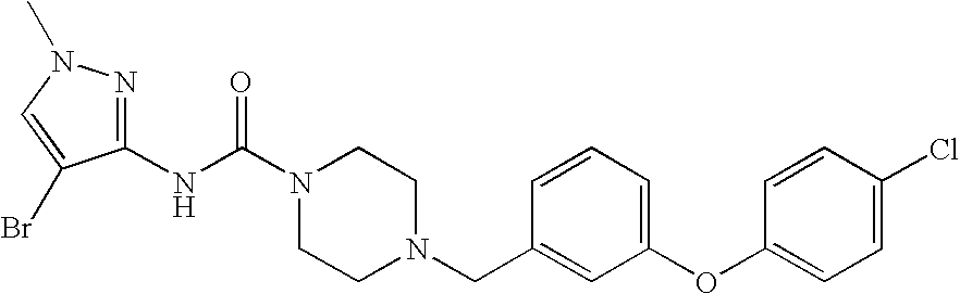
N(C(N1CCN(CC2=CC(OC3=CC=C(Cl)C=C3)=CC=C2)CC1)=O)C1=NN(C)C=C1Br
